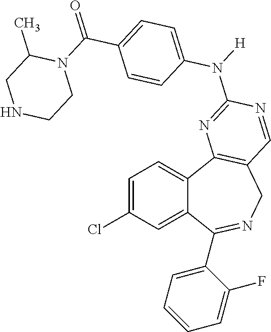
C1=C(Cl)C=C2C(=C1)C1=C(CN=C2C2=CC=CC=C2F)C=NC(N([H])C2=CC=C(C(N3C(C)CNCC3)=O)C=C2)=N1
